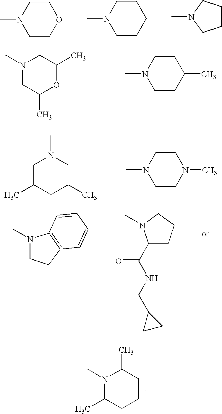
C1COCCN1C.C1CCCCN1C.C1CCCN1C.C1(C)OC(C)CN(C)C1.C1CC(C)CCN1C.C1C(C)CN(C)CC1C.C1CN(C)CCN1C.C1CC2=C(N1C)C=CC=C2.C1(C(NCC2CC2)=O)CCCN1C.C1CCC(C)N(C)C1C
